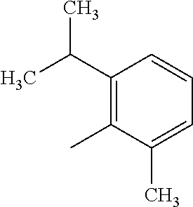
C1(C(C)C)=C(C)C(C)=CC=C1
